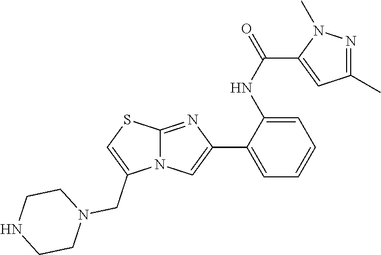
C12=NC(C3=CC=CC=C3NC(=O)C3=CC(C)=NN3C)=CN1C(CN1CCNCC1)=CS2
